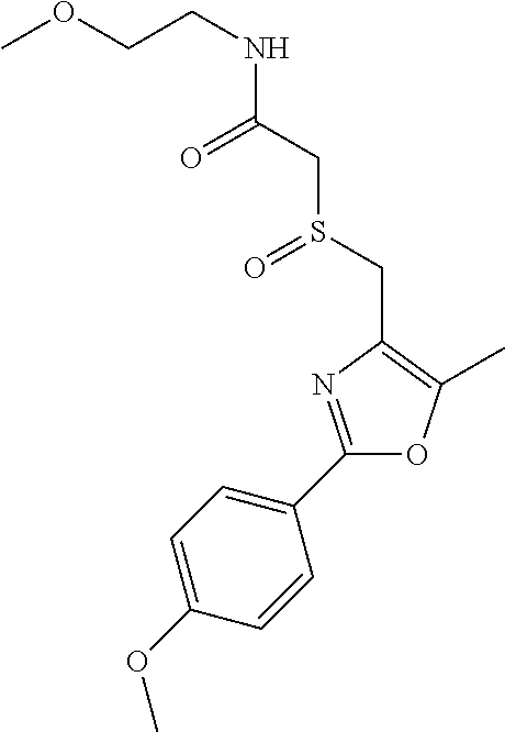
C(NC(CS(CC1=C(C)OC(C2=CC=C(OC)C=C2)=N1)=O)=O)COC
